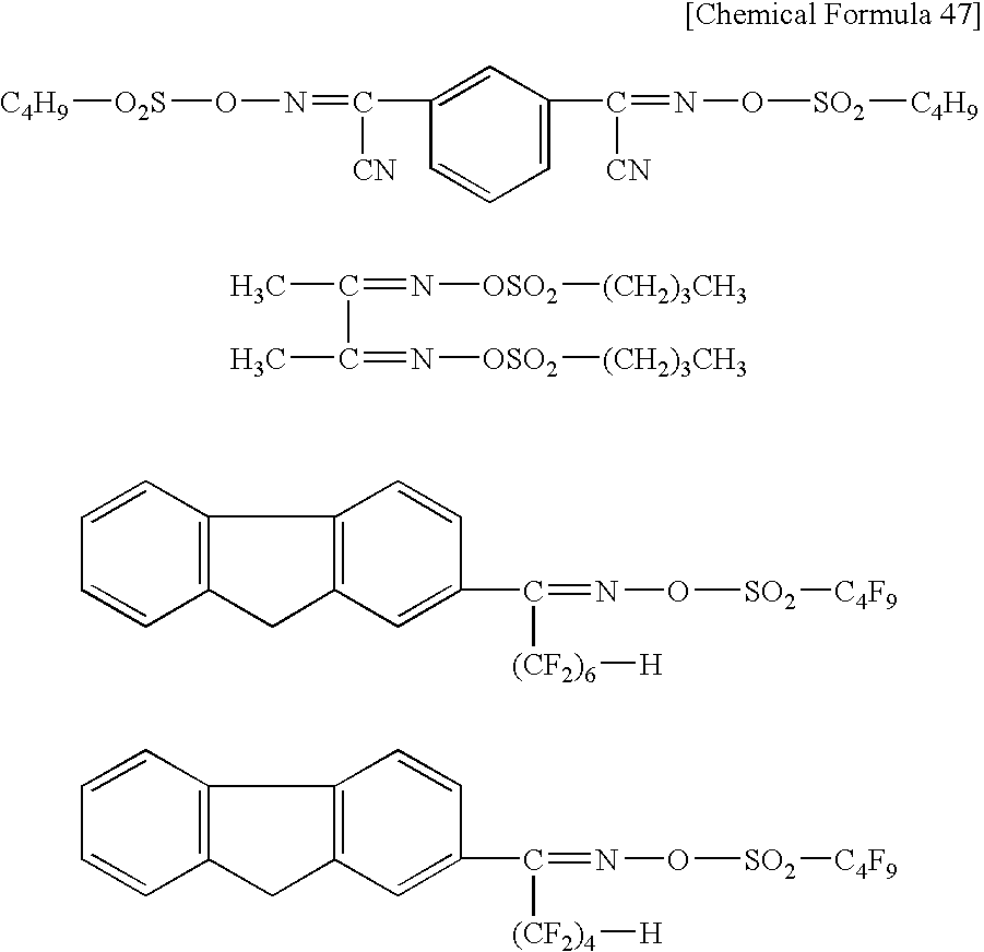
C1=C(C([CN])=NO[SO2][C4H9])C=C(C([CN])=NO[O2S][C4H9])C=C1.C(C(C)=N[OSO2][(CH2)3CH3])(C)=N[OSO2][(CH2)3CH3].C12=C(C=CC=C1)C1=C(C2)C=C(C([(CF2)6][H])=NO[SO2][C4F9])C=C1.C12=C(C=CC=C1)C1=C(C2)C=C(C([(CF2)4][H])=NO[SO2][C4F9])C=C1
